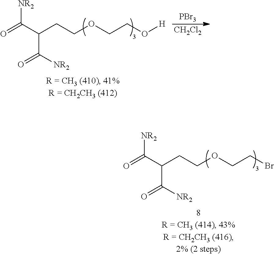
[NR2]C(C(C(=O)[NR2])CCOCCO[H])=O.[PBr3].[CH2Cl2].[NR2]C(C(C(=O)[NR2])CCOCCBr)=O
